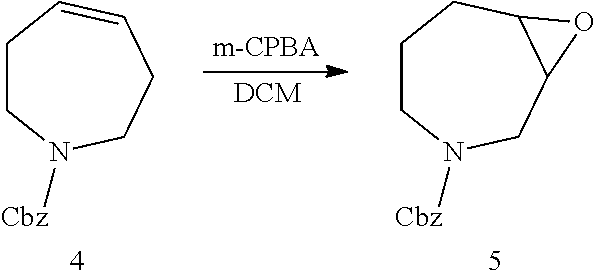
C1CN([Cbz])CC2C(C1)O2.C1CN([Cbz])CCC=C1
